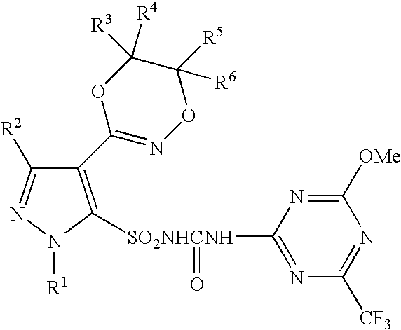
C1(C2=NOC([R6])([R5])C([R3])([R4])O2)=C([SO2NHCNH](C2=NC([CF3])=NC([OMe])=N2)=O)N([R1])N=C1[R2]
